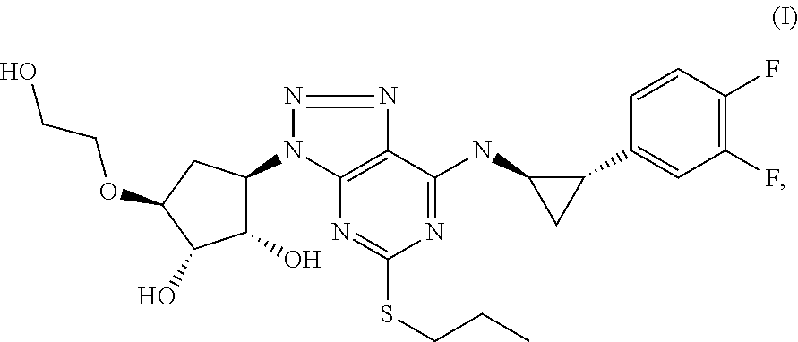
C1(O)C(N2C3=C(C(NC4C(C5=CC(F)=C(F)C=C5)C4)=NC(SCCC)=N3)N=N2)CC(OCCO)C1O
